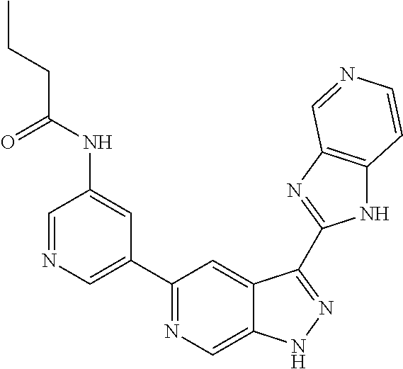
C1=NC=C(C2=NC=C3C(=C2)C(C2=NC4=C(N2)C=CN=C4)=NN3)C=C1NC(=O)CCC
